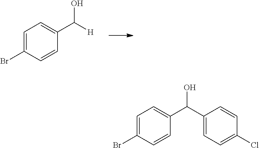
C1=C(Br)C=CC(C([H])O)=C1.C1=C(Br)C=CC(C(C2=CC=C(Cl)C=C2)O)=C1
